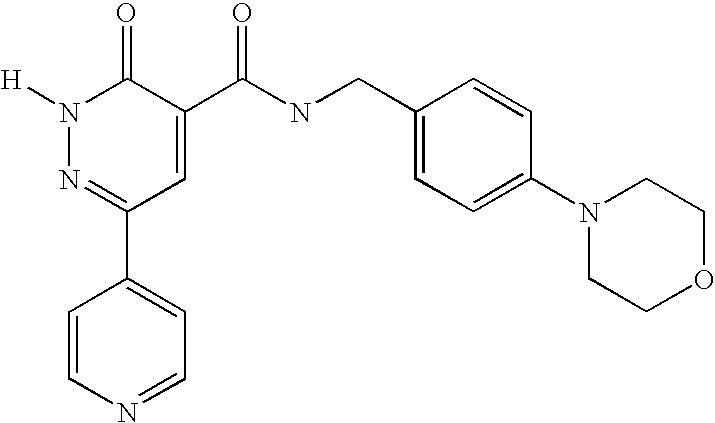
C1=CN=CC=C1C1=NN([H])C(=O)C(C(=O)NCC2=CC=C(N3CCOCC3)C=C2)=C1
